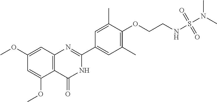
C12=C(C=C(OC)C=C1OC)N=C(C1=CC(C)=C(OCCNS(=O)(N(C)C)=O)C(C)=C1)NC2=O
